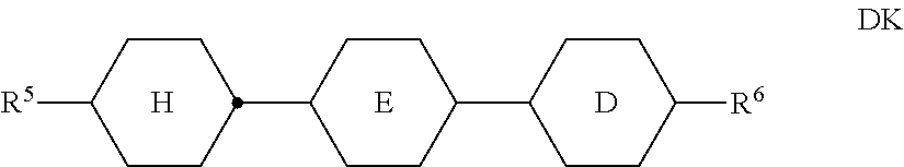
[R5]C1CCC(C2CCC(C3CCC([R6])CC3)CC2)CC1.[H].[E].[D]
